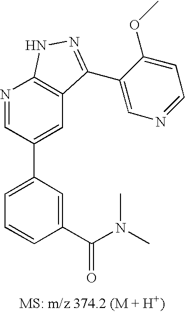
N1=CC(C2=CC=CC(C(N(C)C)=O)=C2)=CC2=C1NN=C2C1=CN=CC=C1OC
